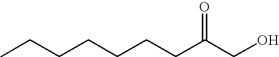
CCCCCCCC(CO)=O
